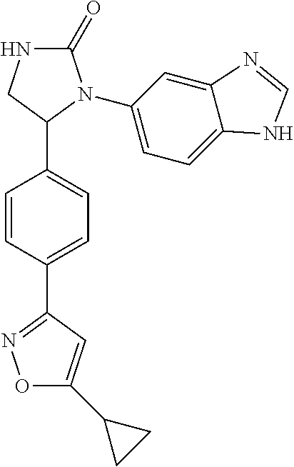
C1=CC(C2=NOC(C3CC3)=C2)=CC=C1C1N(C2=CC=C3C(=C2)N=CN3)C(=O)NC1
